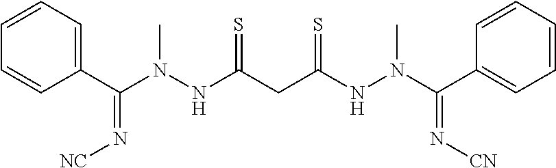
C1=CC(C(N(NC(CC(=S)NN(C)C(=N[CN])C2=CC=CC=C2)=S)C)=N[NC])=CC=C1
